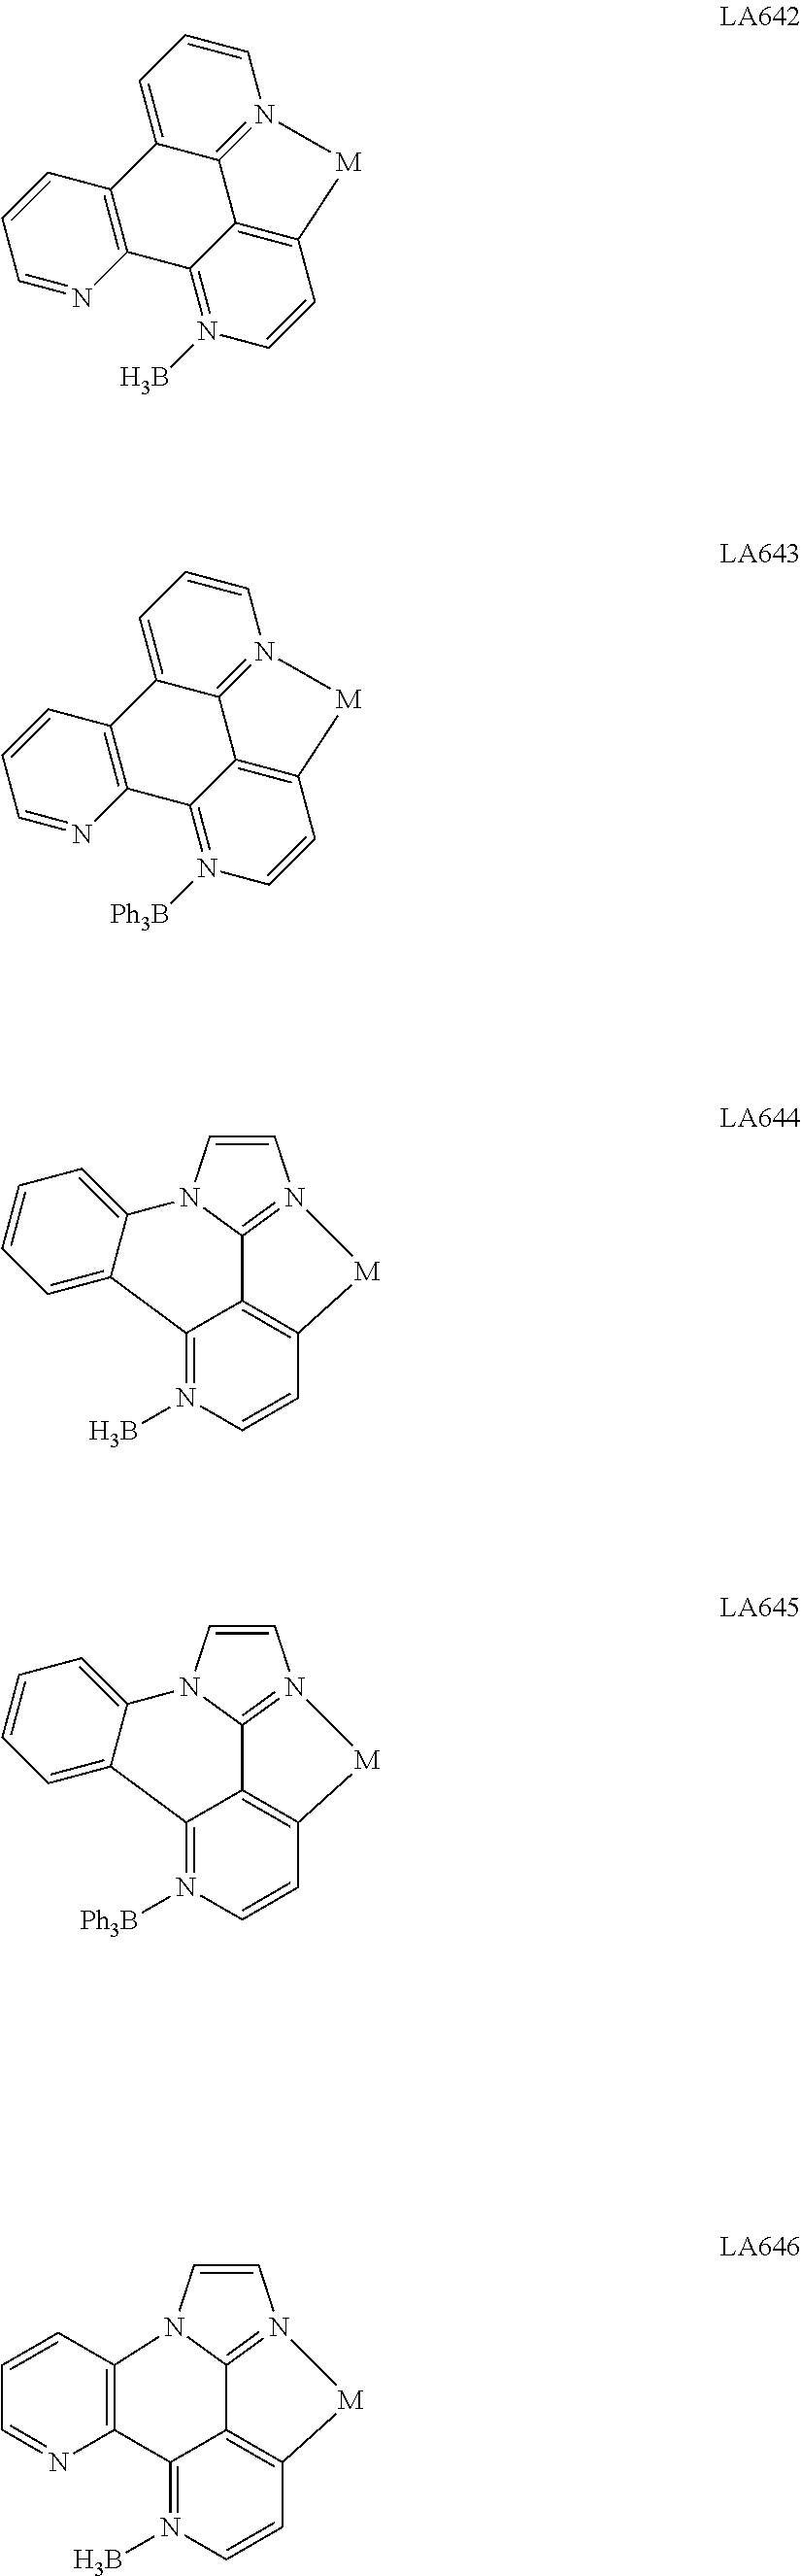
C1=CC=C2C3=N1[M]C1=C3C(=N(B)C=C1)C1=C2C=CC=N1.C1=CC=C2C3=N1[M]C1=C3C(=N([Ph3B])C=C1)C1=C2C=CC=N1.C12=N3[M]C4=C1C(=N(B)C=C4)C1=CC=CC=C1N2C=C3.C12=N3[M]C4=C1C(=N([Ph3B])C=C4)C1=CC=CC=C1N2C=C3.C12=N3[M]C4=C1C(=N(B)C=C4)C1=C(N2C=C3)C=CC=N1
